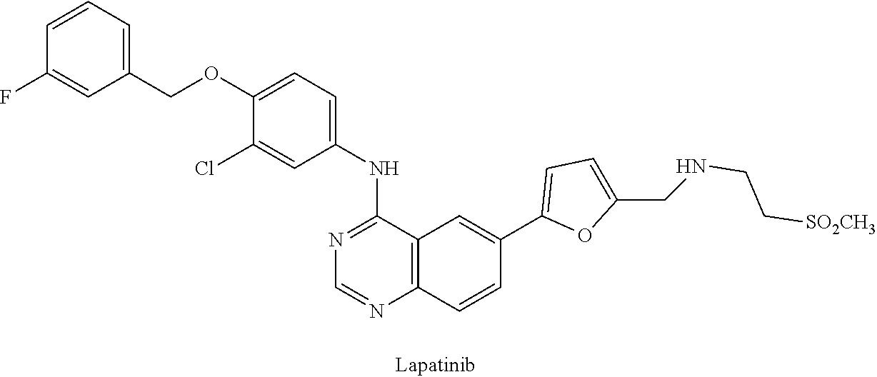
C1(Cl)=CC(NC2=NC=NC3=C2C=C(C2=CC=C(CNCC[SO2CH3])O2)C=C3)=CC=C1OCC1=CC=CC(F)=C1
